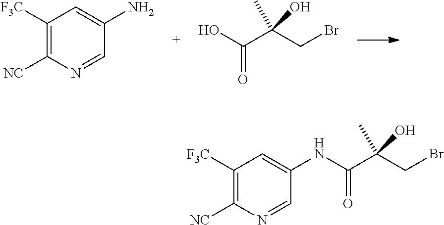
C1([F3C])=C([NC])N=CC(N)=C1.OC(C(CBr)(C)O)=O.C1([F3C])=C([NC])N=CC(NC(C(CBr)(C)O)=O)=C1
